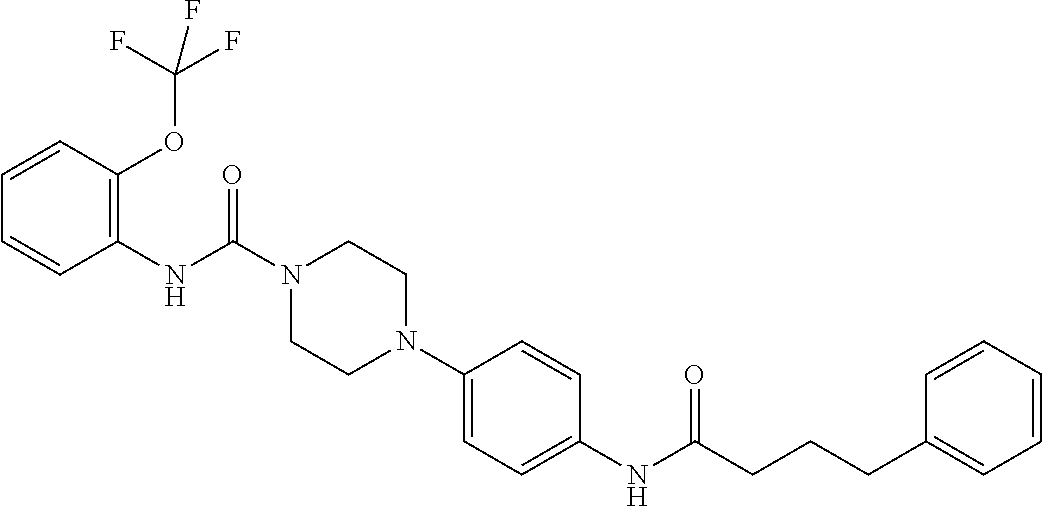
C1=CC(OC(F)(F)F)=C(NC(N2CCN(C3=CC=C(NC(CCCC4=CC=CC=C4)=O)C=C3)CC2)=O)C=C1
